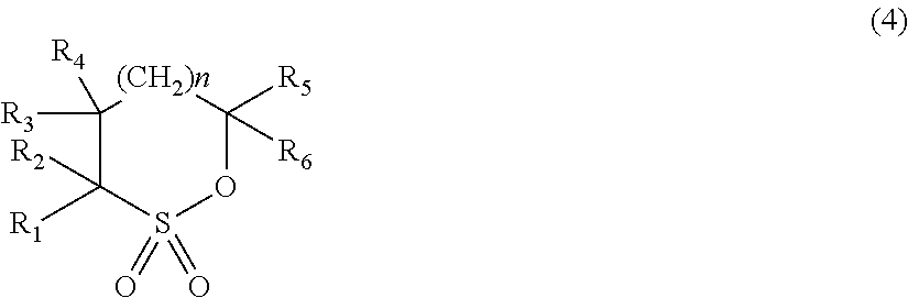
C1([R4])([R3])C([R1])([R2])S(=O)(=O)OC([R5])([R6])[(CH2)n]1
